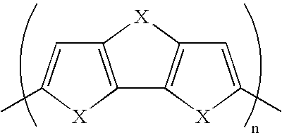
C12=C([X]C3=C1[X]C(C)=C3)C=C(C)[X]2
